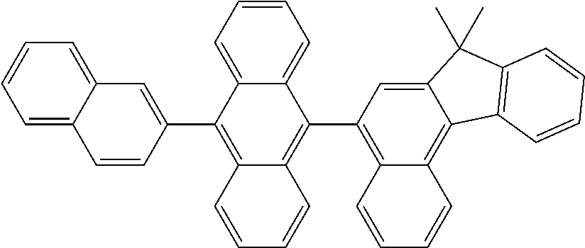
C12=CC=CC=C1C(C1=C3C(=C4C(=C1)C(C)(C)C1=C4C=CC=C1)C=CC=C3)=C1C(=C2C2=CC3=CC=CC=C3C=C2)C=CC=C1
